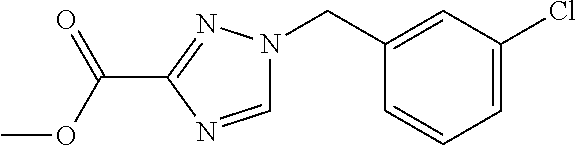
C1=C(Cl)C=C(CN2C=NC(C(OC)=O)=N2)C=C1
